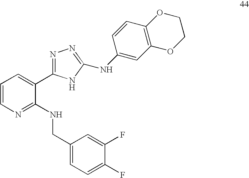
C1=CN=C(NCC2=CC=C(F)C(F)=C2)C(C2=NN=C(NC3=CC4=C(C=C3)OCCO4)N2)=C1
